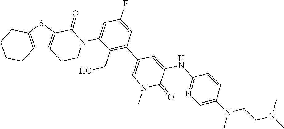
C12=C(SC3=C1CCN(C1=CC(F)=CC(C4=CN(C)C(=O)C(NC5=NC=C(N(C)CCN(C)C)C=C5)=C4)=C1CO)C3=O)CCCC2
